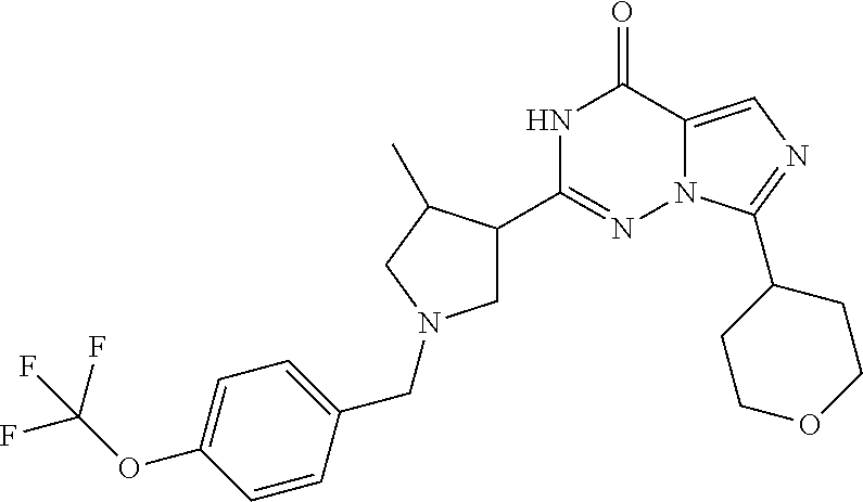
N1C(C2CN(CC3=CC=C(OC(F)(F)F)C=C3)CC2C)=NN2C(=CN=C2C2CCOCC2)C1=O
